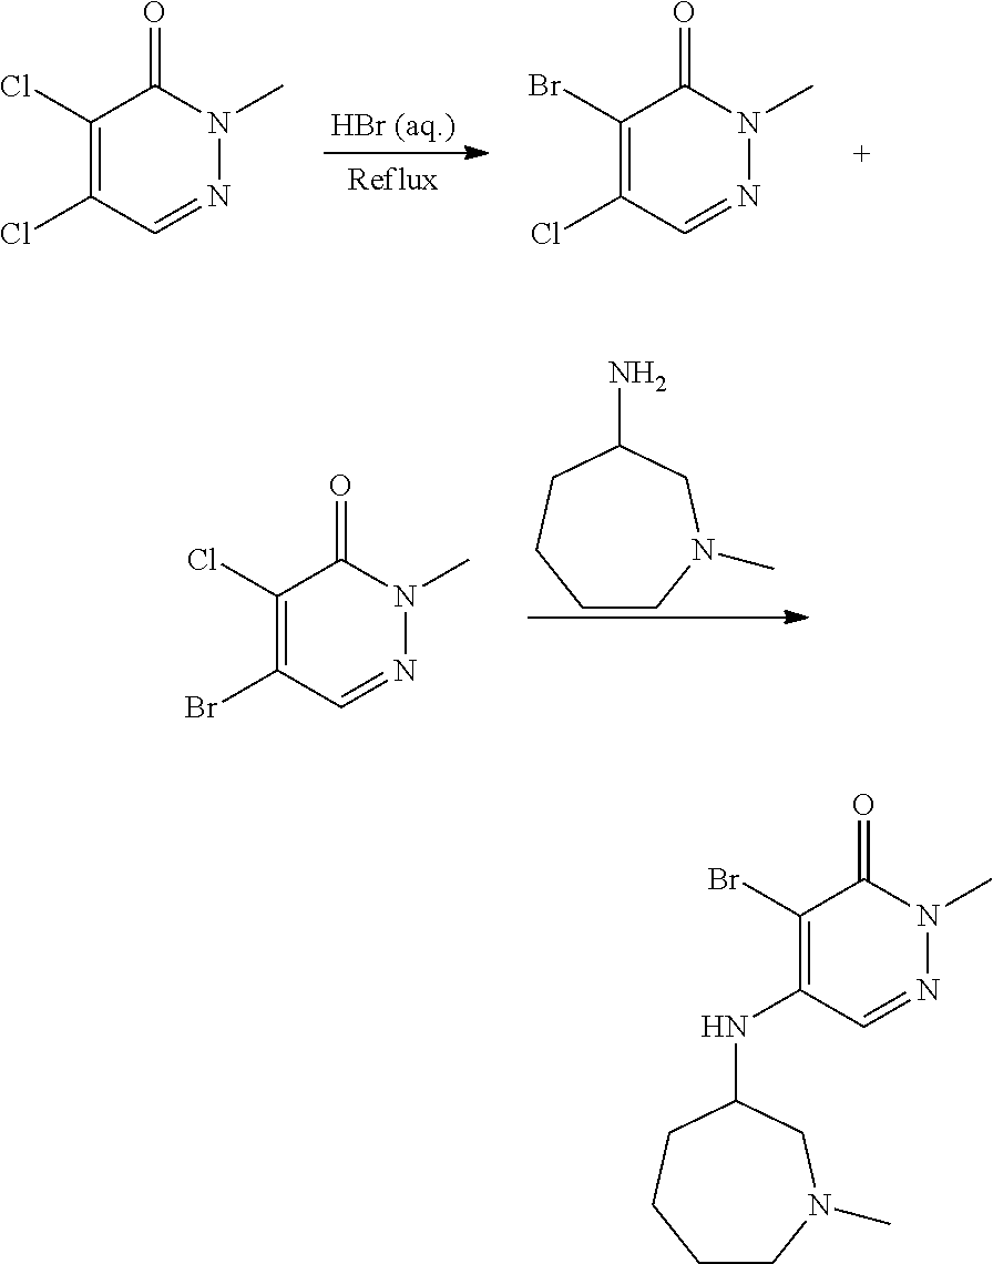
C1(Cl)=C(Cl)C=NN(C)C1=O.C1(Br)=C(Cl)C=NN(C)C1=O.C1CN(C)CC(N)CC1.C1(Cl)=C(Br)C=NN(C)C1=O.C1(Br)=C(NC2CCCCN(C)C2)C=NN(C)C1=O
